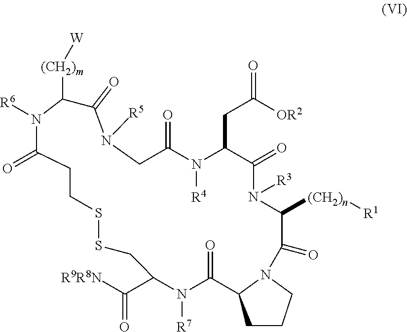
C1CCN2C1C(=O)N([R7])C(C([R9R8N])=O)CSSCCC(=O)N([R6])C([(CH2)m][W])C(=O)N([R5])CC(=O)N([R4])C(CC(=O)[OR2])C(=O)N([R3])C([(CH2)n][R1])C2=O
